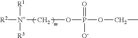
[R2][N+](COP(=O)([O-])OCC)([R1])[R3]
